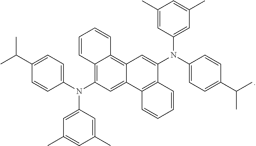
C12=C(N(C3=CC=C(C(C)C)C=C3)C3=CC(C)=CC(C)=C3)C=C3C(=C1C=CC=C2)C=C(N(C1=CC=C(C(C)C)C=C1)C1=CC(C)=CC(C)=C1)C1=C3C=CC=C1
